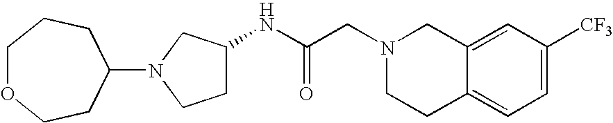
C12=CC([CF3])=CC=C1CCN(CC(NC1CCN(C3CCOCCC3)C1)=O)C2
